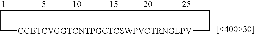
C1[CGETCVGGTCNTPGCTCSWPVCTRNGLPV]CCC1
